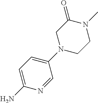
C1(N2CCN(C)C(=O)C2)=CC=C(N)N=C1
